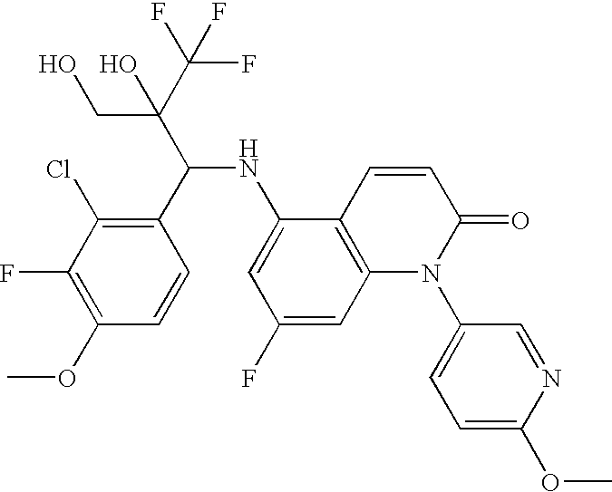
C1(C(C(C(F)(F)F)(CO)O)NC2=CC(F)=CC3=C2C=CC(=O)N3C2=CC=C(OC)N=C2)=C(Cl)C(F)=C(OC)C=C1
